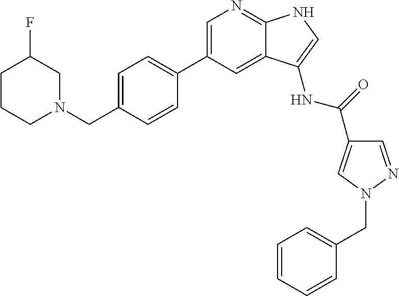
C1=C(C2=CC=C(CN3CC(F)CCC3)C=C2)C=C2C(=N1)NC=C2NC(=O)C1=CN(CC2=CC=CC=C2)N=C1
